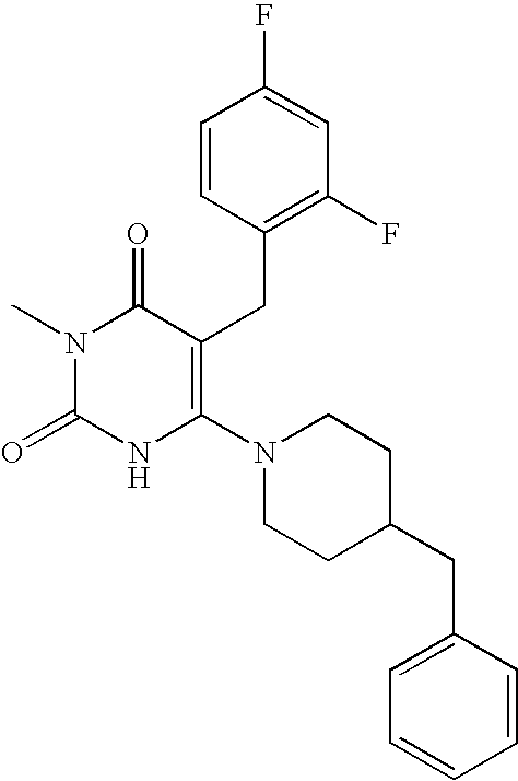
N1(C)C(=O)NC(N2CCC(CC3=CC=CC=C3)CC2)=C(CC2=C(F)C=C(F)C=C2)C1=O
